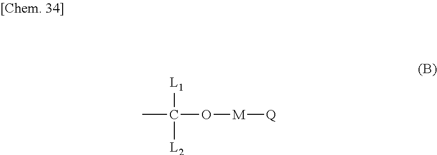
CC(O[M][Q])([L2])[L1]
